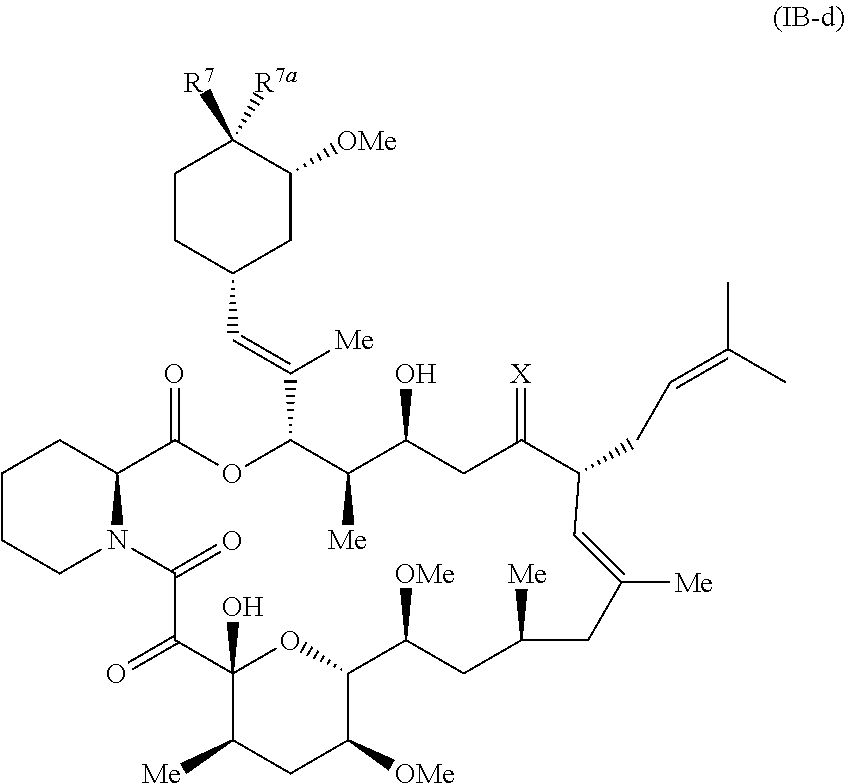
C1CC(C=C([Me])C2OC(=O)C3CCCCN3C(=O)C(=O)C3(O)C([Me])CC([OMe])C(O3)C([OMe])CC([Me])CC([Me])=CC(CC=C(C)C)C(=[X])CC(O)C2[Me])CC([OMe])C1([R7])[R7a]
